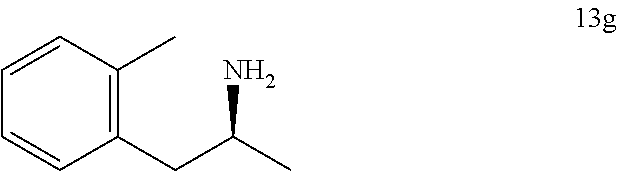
C1=CC(CC(C)N)=C(C)C=C1
